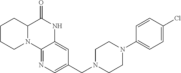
C1(CN2CCN(C3=CC=C(Cl)C=C3)CC2)=CN=C2C(=C1)NC(=O)C1N2CCCC1
